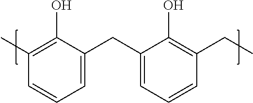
C1(C)=C(O)C(CC2=CC=CC(CC)=C2O)=CC=C1
